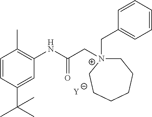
[Y].C1=CC(C(C)(C)C)=CC(NC(C[N+]2(CC3=CC=CC=C3)CCCCCC2)=O)=C1C
